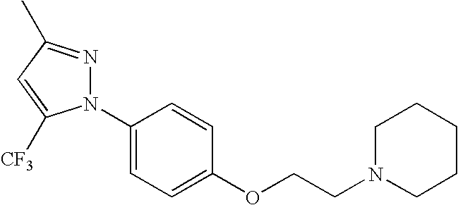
C1(N2N=C(C)C=C2[CF3])=CC=C(OCCN2CCCCC2)C=C1
